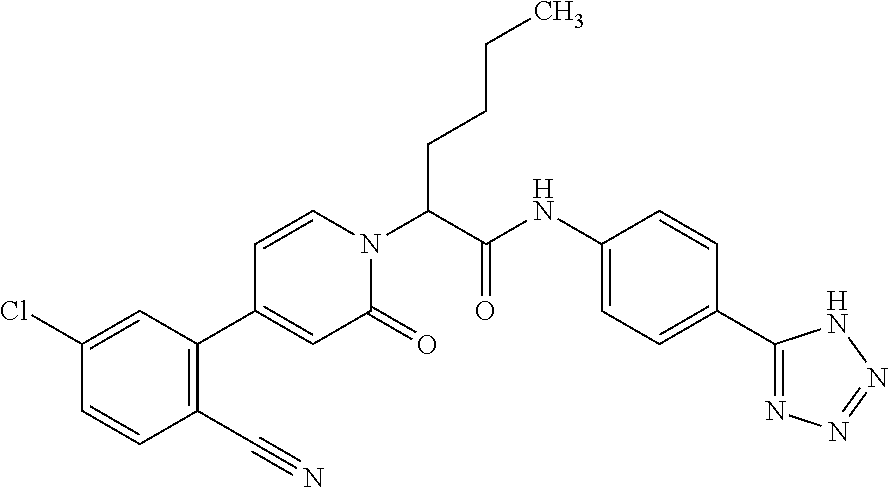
C(C(N1C=CC(C2=C(C#N)C=CC(Cl)=C2)=CC1=O)C(NC1=CC=C(C2=NN=NN2)C=C1)=O)CCC
